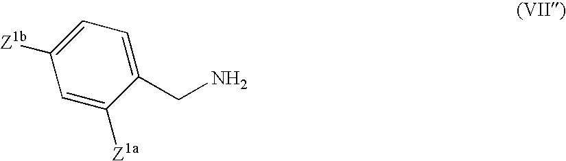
C1(CN)=CC=C([Z1b])C=C1[Z1a]
